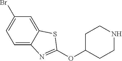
C1=C2C(=CC(Br)=C1)SC(OC1CCNCC1)=N2
